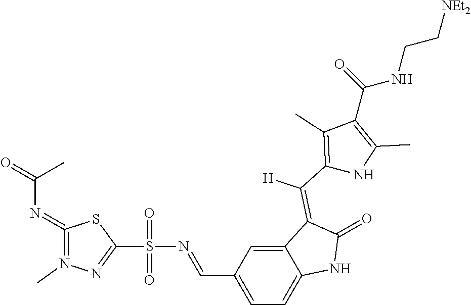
S(N=CC1=CC=C2C(=C1)C(=C(C1=C(C)C(C(=O)NCC[NEt2])=C(C)N1)[H])C(=O)N2)(=O)(=O)C1=NN(C)=C(=NC(=O)C)S1
